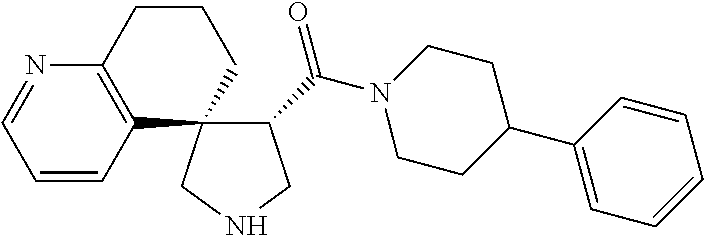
C1(C(N2CCC(C3=CC=CC=C3)CC2)=O)C2(CNC1)CCCC1=C2C=CC=N1
